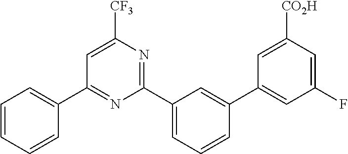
C1(C2=CC=CC=C2)=NC(C2=CC=CC(C3=CC(F)=CC([CO2H])=C3)=C2)=NC([CF3])=C1
